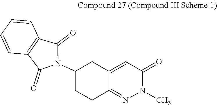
C1(N2C(=O)C3=C(C2=O)C=CC=C3)CCC2=NN(C)C(=O)C=C2C1
